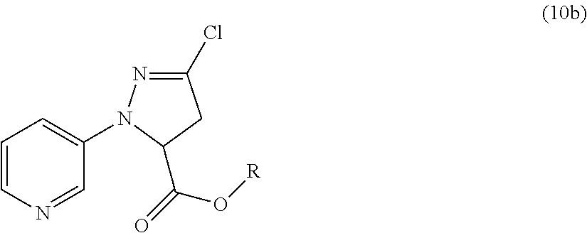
C1=CN=CC(N2N=C(Cl)CC2C(=O)O[R])=C1
